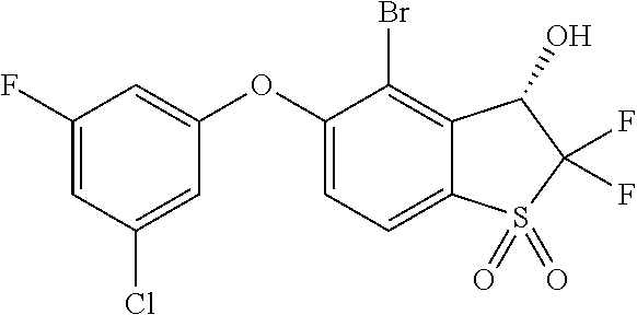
C1(F)=CC(Cl)=CC(OC2=CC=C3C(=C2Br)C(O)C(F)(F)S3(=O)=O)=C1
